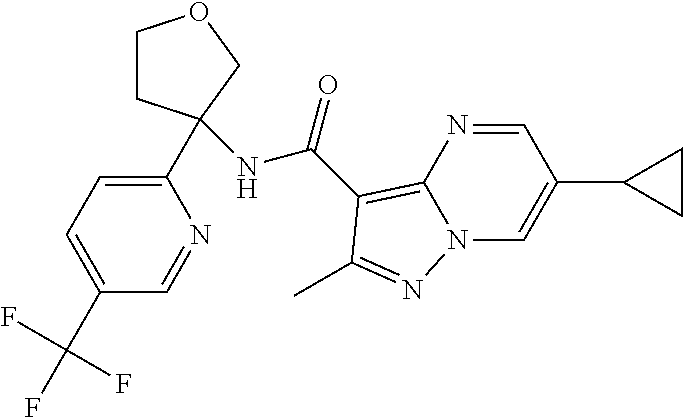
C1CC(C2=CC=C(C(F)(F)F)C=N2)(NC(=O)C2=C3N(C=C(C4CC4)C=N3)N=C2C)CO1
